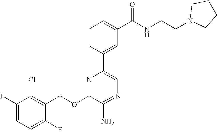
C1(OCC2=C(Cl)C(F)=CC=C2F)=NC(C2=CC(C(NCCN3CCCC3)=O)=CC=C2)=CN=C1N
